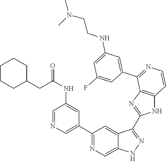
C1(C2=CN=CC(NC(CC3CCCCC3)=O)=C2)=NC=C2C(=C1)C(C1=NC3=C(N1)C=CN=C3C1=CC(NCCN(C)C)=CC(F)=C1)=NN2
